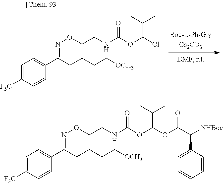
[Boc-L-Ph-GlyCs2CO3].C1=C([F3C])C=CC(C(CCCC[OCH3])=NOCCNC(OC(Cl)C(C)C)=O)=C1.C1=C([F3C])C=CC(C(CCCC[OCH3])=NOCCNC(OC(OC(C([NHBoc])C2=CC=CC=C2)=O)C(C)C)=O)=C1
